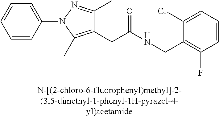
C1=CC(N2C(C)=C(CC(=O)NCC3=C(F)C=CC=C3Cl)C(C)=N2)=CC=C1
